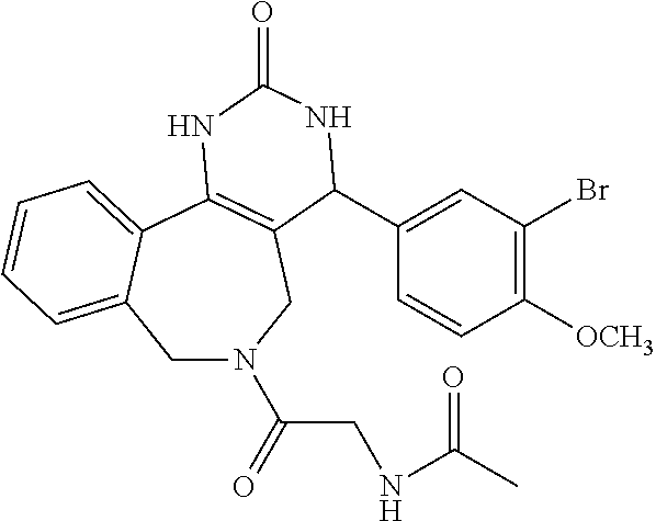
C1N(C(=O)CNC(C)=O)CC2=C(C3=CC=CC=C13)NC(=O)NC2C1=CC(Br)=C([OCH3])C=C1
